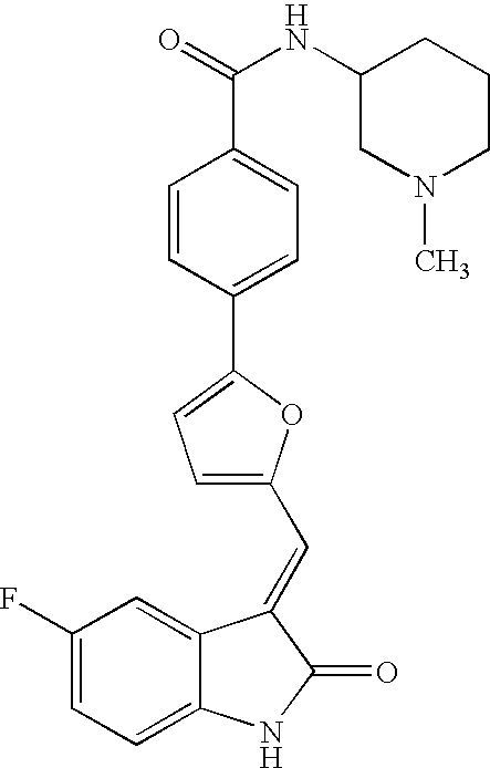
C1(F)=CC=C2C(=C1)C(=CC1=CC=C(C3=CC=C(C(=O)NC4CN(C)CCC4)C=C3)O1)C(=O)N2
